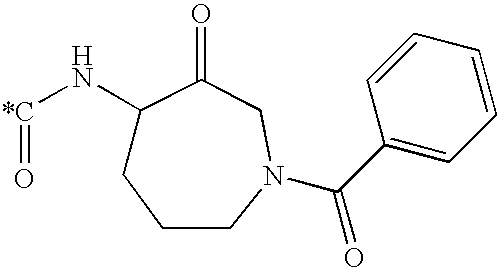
O=[*C]NC1CCCN(C(C2=CC=CC=C2)=O)CC1=O
